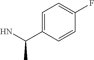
NC(C1=CC=C(F)C=C1)C
